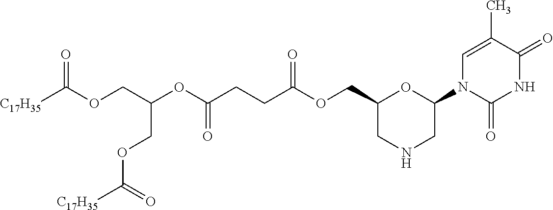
C1=C(C)C(=O)NC(=O)N1C1CNCC(COC(CCC(OC(COC([C17H35])=O)COC([C17H35])=O)=O)=O)O1
